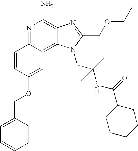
N1=C2C(=C3C(=C1N)N=C(COCC)N3CC(NC(C1CCCCC1)=O)(C)C)C=C(OCC1=CC=CC=C1)C=C2
